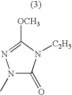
N1(C)C(=O)N([C2H5])C([OCH3])=N1
